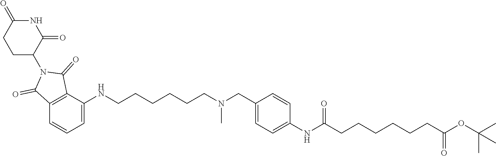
C1=C(NC(CCCCCCC(OC(C)(C)C)=O)=O)C=CC(CN(CCCCCCNC2=CC=CC3=C2C(=O)N(C2C(=O)NC(=O)CC2)C3=O)C)=C1
